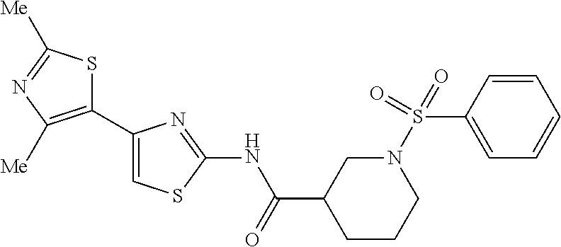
C1(C2=CSC(NC(=O)C3CCCN(S(C4=CC=CC=C4)(=O)=O)C3)=N2)=C([Me])N=C([Me])S1
